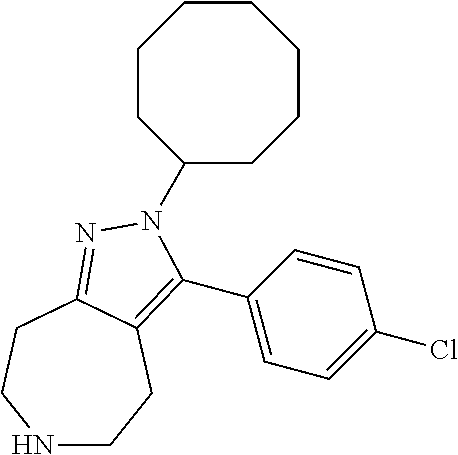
C1CC(N2N=C3C(=C2C2=CC=C(Cl)C=C2)CCNCC3)CCCCC1
